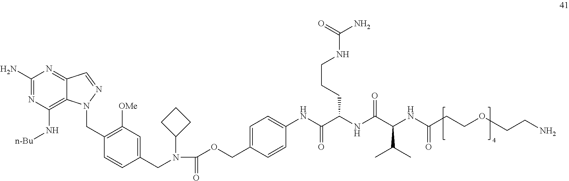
C1(N)=NC(N[n-Bu])=C2C(=N1)C=NN2CC1=C([OMe])C=C(CN(C2CCC2)C(=O)OCC2=CC=C(NC(C(NC(C(NC(CCOCCN)=O)C(C)C)=O)CCCNC(N)=O)=O)C=C2)C=C1
